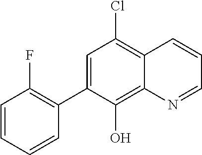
C1=CC=CC(C2=CC(Cl)=C3C(=C2O)N=CC=C3)=C1F
